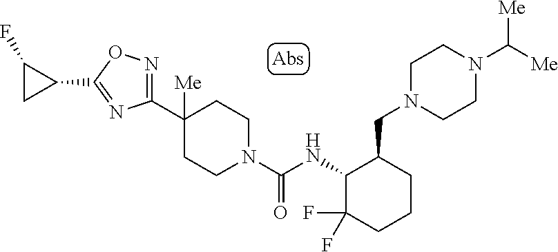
C1(C2([Me])CCN(C(NC3C(F)(F)CCCC3CN3CCN(C([Me])[Me])CC3)=O)CC2)=NOC(C2CC2F)=N1
